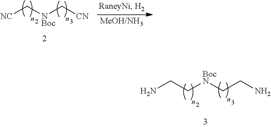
NCC[BocN]CCN.[NC]C[NBoc]C[CN]
